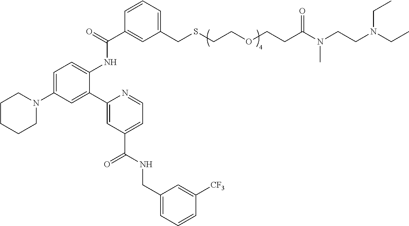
C1CCCN(C2=CC=C(NC(C3=CC(CSCCOCCC(N(CCN(CC)CC)C)=O)=CC=C3)=O)C(C3=CC(C(NCC4=CC=CC([CF3])=C4)=O)=CC=N3)=C2)C1
